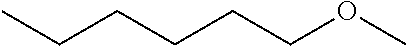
CCCCCCOC
